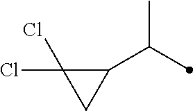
C1(C(C)C)C(Cl)(Cl)C1
